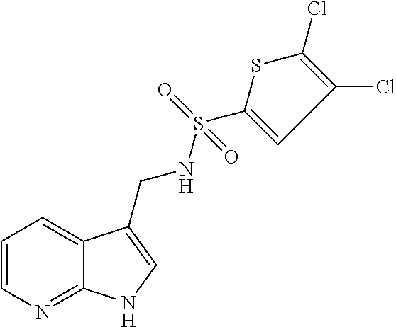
C1=CN=C2C(=C1)C(CNS(=O)(C1=CC(Cl)=C(Cl)S1)=O)=CN2
